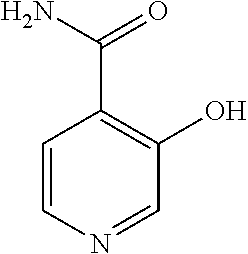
C1=CN=CC(O)=C1C(N)=O
